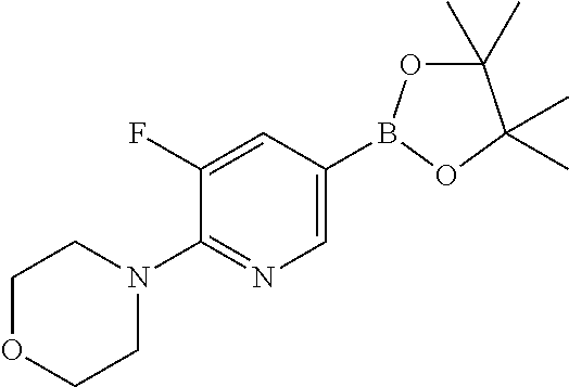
C1=C(B2OC(C)(C)C(C)(C)O2)C=C(F)C(N2CCOCC2)=N1
